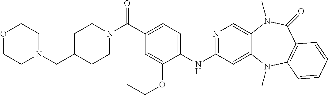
C1(NC2=NC=C3C(=C2)N(C)C2=C(C(=O)N3C)C=CC=C2)=CC=C(C(N2CCC(CN3CCOCC3)CC2)=O)C=C1OCC
